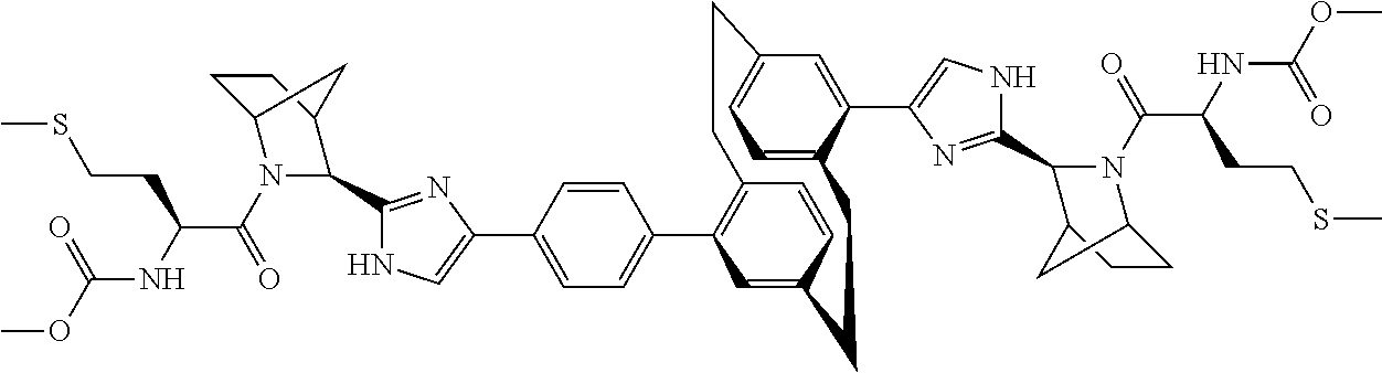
C1=C(C2=CNC(C3N(C(C(NC(OC)=O)CCSC)=O)C4CCC3C4)=N2)C=CC(C2=C3C=CC(=C2)CCC2=CC=C(C=C2C2=CNC(C4N(C(C(NC(OC)=O)CCSC)=O)C5CCC4C5)=N2)CC3)=C1
